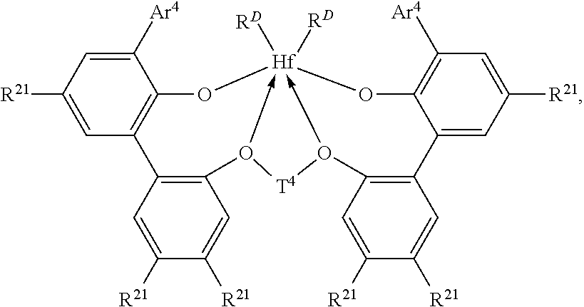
C1=C([R21])C=C([Ar4])C2=C1C1=C(C=C([R21])C([R21])=C1)O1->[Hf]3([RD])([RD])(-O(C4=C(C5=CC([R21])=CC([Ar4])=C5O3)C=C([R21])C([R21])=C4)[T4]1)O2
